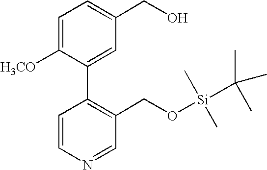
C1=CN=CC(CO[Si](C)(C)C(C)(C)C)=C1C1=CC(CO)=CC=C1[H3CO]
